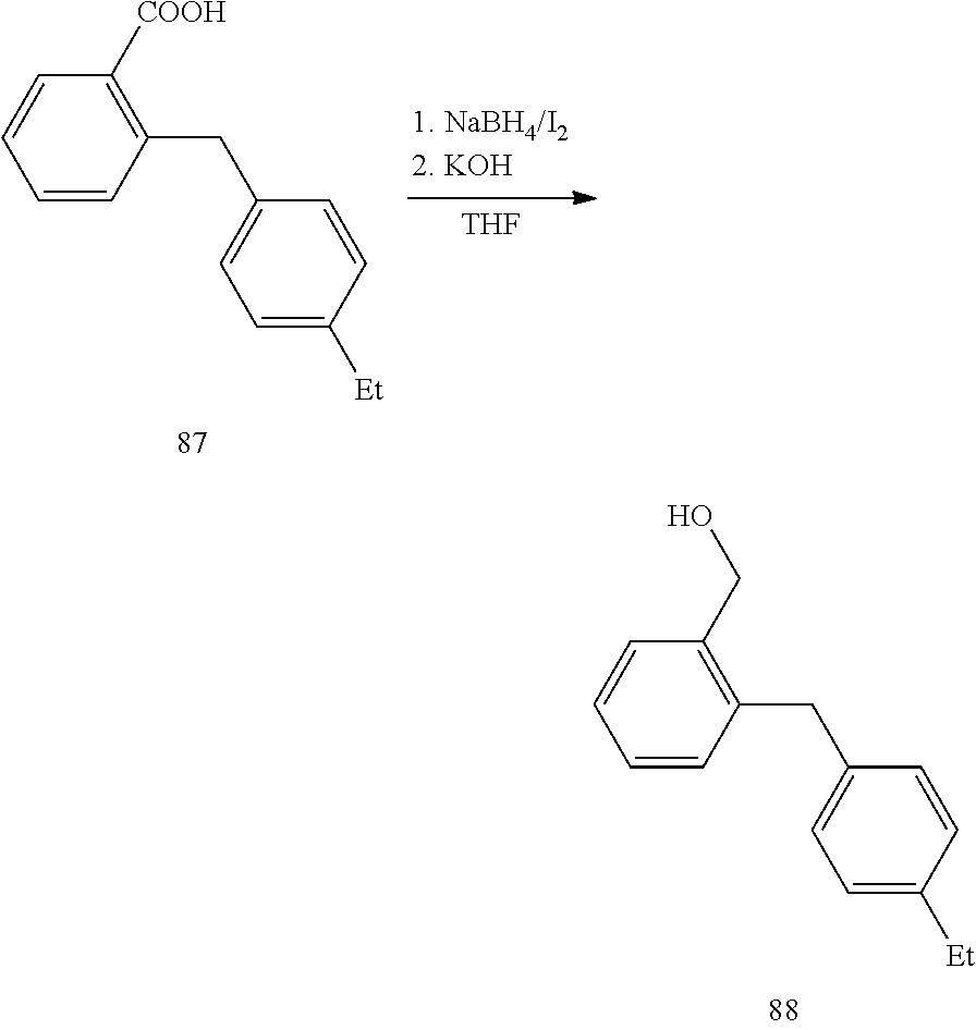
C1=CC(CC2=CC=C([Et])C=C2)=C([COOH])C=C1.[THF].C1=CC(CC2=CC=C([Et])C=C2)=C(CO)C=C1
